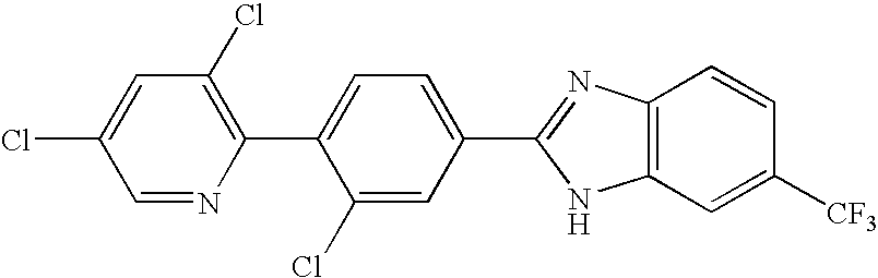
C1(Cl)=C(C2=CC=C(C3=NC4=C(N3)C=C([CF3])C=C4)C=C2Cl)N=CC(Cl)=C1
